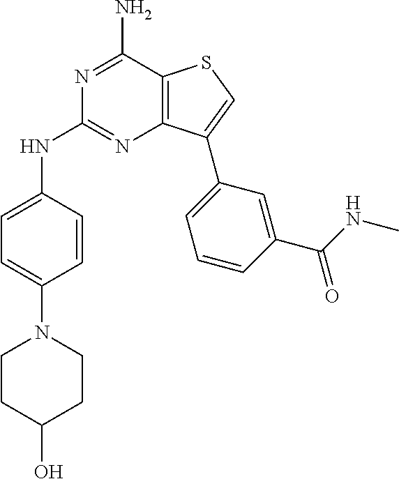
N1=C(N)C2=C(N=C1NC1=CC=C(N3CCC(O)CC3)C=C1)C(C1=CC=CC(C(NC)=O)=C1)=CS2
